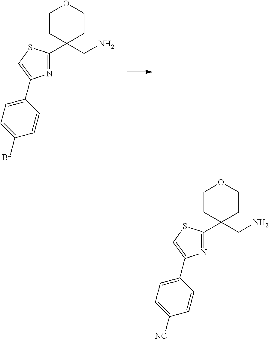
C1CC(C2=NC(C3=CC=C(Br)C=C3)=CS2)(CN)CCO1.C1CC(C2=NC(C3=CC=C([NC])C=C3)=CS2)(CN)CCO1
